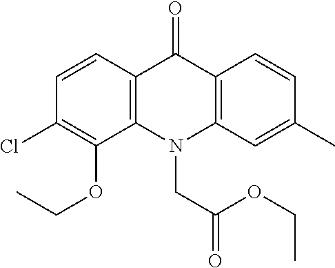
C12=C(N(CC(=O)OCC)C3=C(C1=O)C=CC(C)=C3)C(OCC)=C(Cl)C=C2
